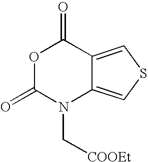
O1C(=O)N(C[COOEt])C2=CSC=C2C1=O
